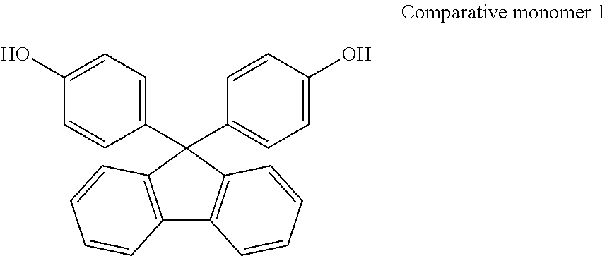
C12=C(C=CC=C1)C(C1=CC=C(O)C=C1)(C1=CC=C(O)C=C1)C1=C2C=CC=C1
